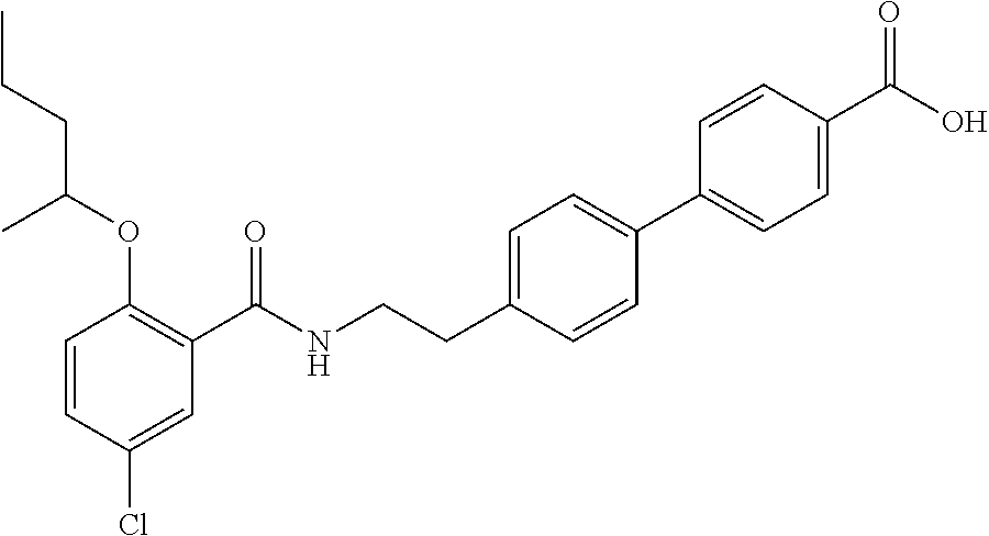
C1=CC(Cl)=CC(C(NCCC2=CC=C(C3=CC=C(C(O)=O)C=C3)C=C2)=O)=C1OC(C)CCC
